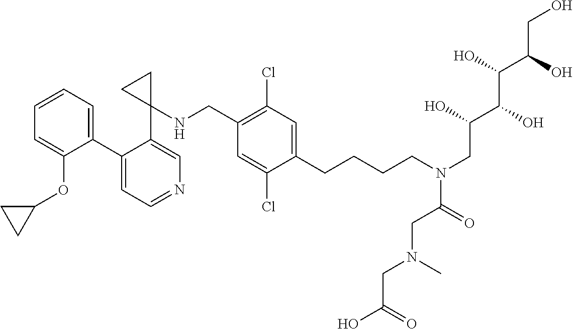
C1=CC=C(OC2CC2)C(C2=CC=NC=C2C2(NCC3=C(Cl)C=C(CCCCN(C(=O)CN(CC(O)=O)C)CC(C(C(C(CO)O)O)O)O)C(Cl)=C3)CC2)=C1
